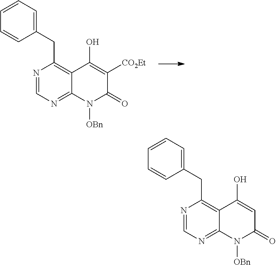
N1=CN=C2C(=C1CC1=CC=CC=C1)C(O)=C([CO2Et])C(=O)N2[OBn].N1=CN=C2C(=C1CC1=CC=CC=C1)C(O)=CC(=O)N2[OBn]
